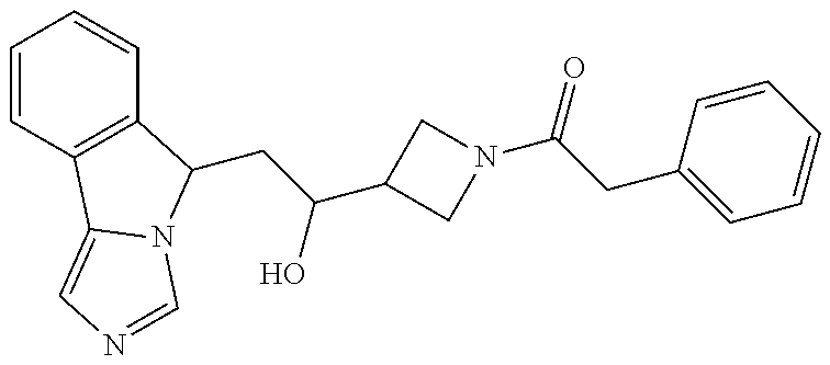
C1=CC2=C(C=C1)C(CC(C1CN(C(=O)CC3=CC=CC=C3)C1)O)N1C2=CN=C1
